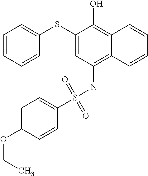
C1(SC2=CC=CC=C2)=CC(NS(C2=CC=C(OCC)C=C2)(=O)=O)=C2C(=C1O)C=CC=C2
